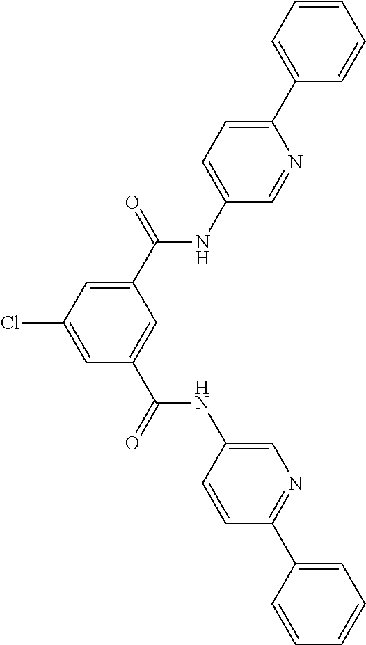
C1(C(=O)NC2=CC=C(C3=CC=CC=C3)N=C2)=CC(Cl)=CC(C(=O)NC2=CN=C(C3=CC=CC=C3)C=C2)=C1
